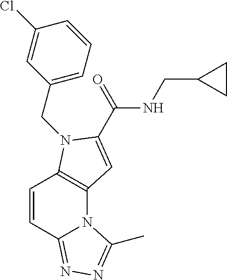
C1=CC2=NN=C(C)N2C2=C1N(CC1=CC=CC(Cl)=C1)C(C(=O)NCC1CC1)=C2
